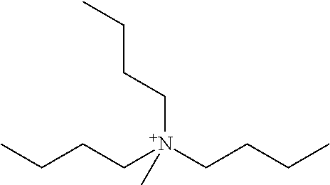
C([N+](CCCC)(CCCC)C)CCC
